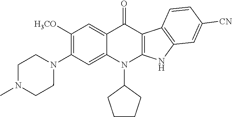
N1(C2=C([H3CO])C=C3C(=C2)N(C2CCCC2)C2=C(C3=O)C3=C(N2)C=C([CN])C=C3)CCN(C)CC1
